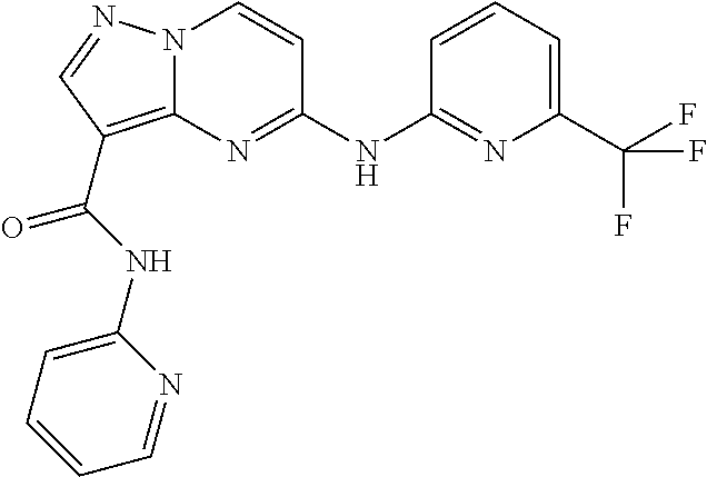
N(C1=NC2=C(C(=O)NC3=CC=CC=N3)C=NN2C=C1)C1=NC(C(F)(F)F)=CC=C1
